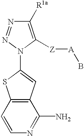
C1([R1a])=C([Z][A]B)N(C2=CC3=C(S2)C=CN=C3N)N=N1
